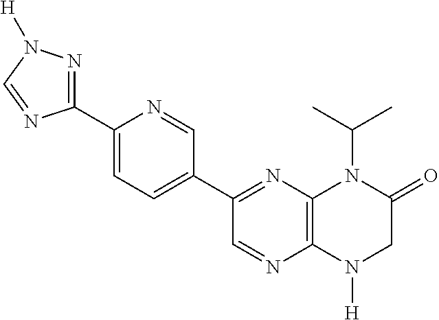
C1=NC2=C(N=C1C1=CC=C(C3=NN([H])C=N3)N=C1)N(C(C)C)C(=O)CN2[H]
